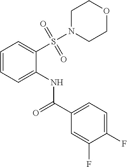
C1=C(F)C(F)=CC=C1C(=O)NC1=CC=CC=C1S(=O)(=O)N1CCOCC1
